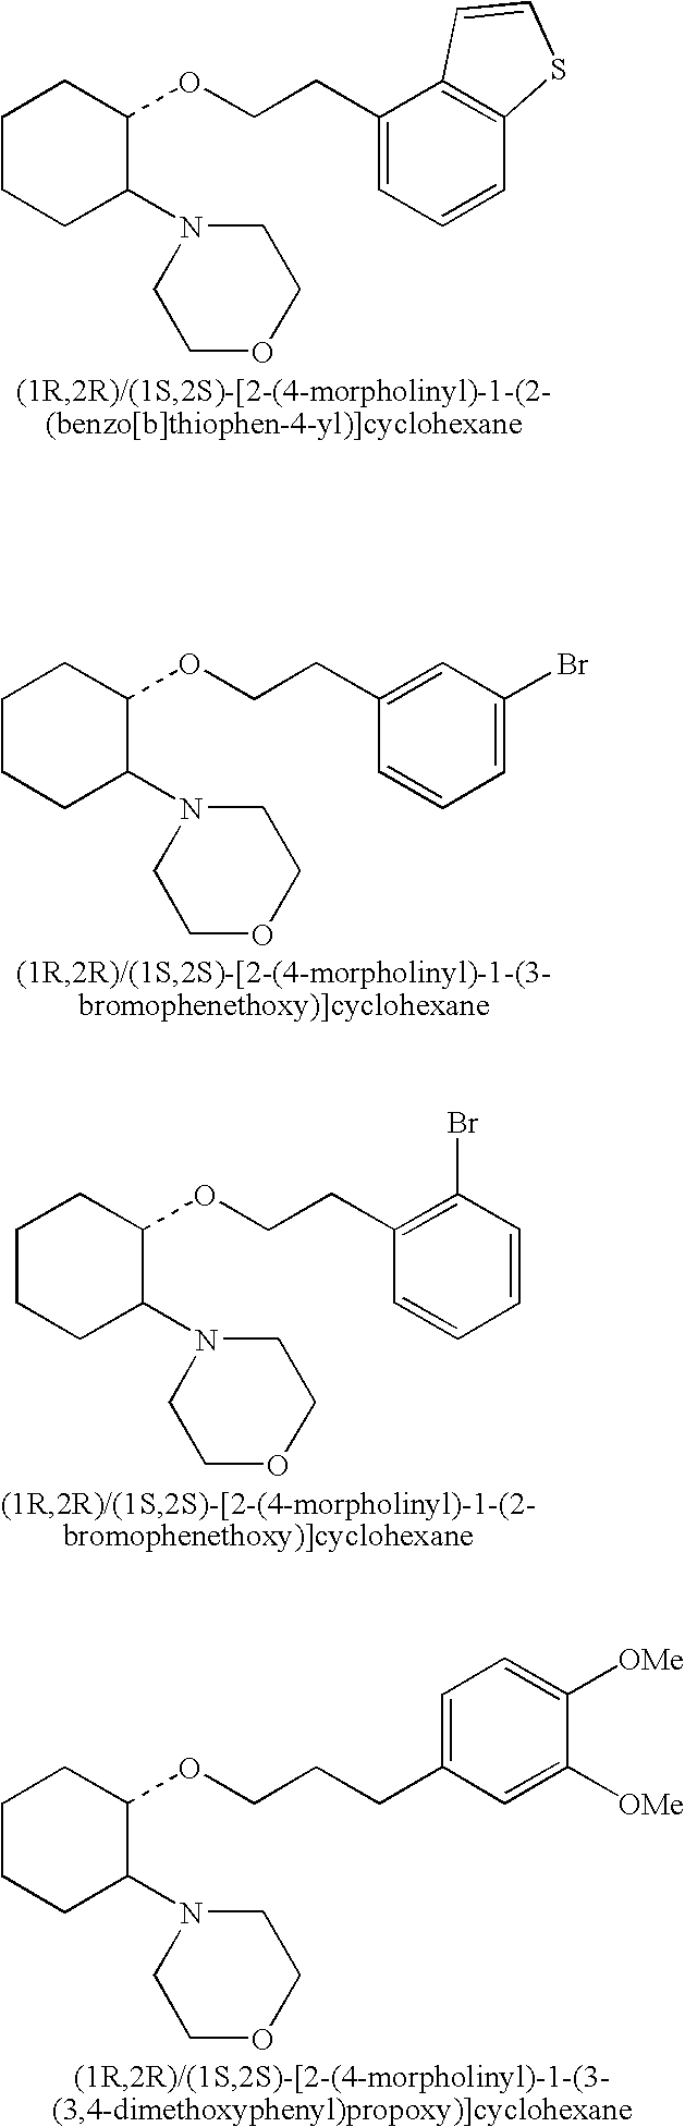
C1CCC(N2CCOCC2)C(OCCC2=CC=CC3=C2C=CS3)C1.C1CCC(N2CCOCC2)C(OCCC2=CC(Br)=CC=C2)C1.C1CCC(N2CCOCC2)C(OCCC2=C(Br)C=CC=C2)C1.C1CCC(N2CCOCC2)C(OCCCC2=CC=C([OMe])C([OMe])=C2)C1
